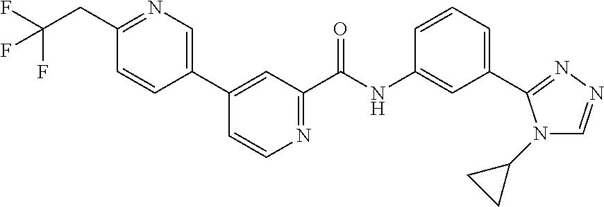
C1=CN=C(C(NC2=CC(C3=NN=CN3C3CC3)=CC=C2)=O)C=C1C1=CN=C(CC(F)(F)F)C=C1
